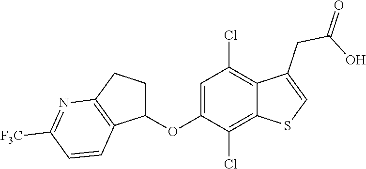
C1=C(OC2CCC3=C2C=CC([F3C])=N3)C(Cl)=C2C(=C1Cl)C(CC(=O)O)=CS2
